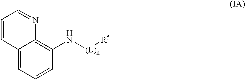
C1=CC(N[(L)n][R5])=C2C(=C1)C=CC=N2
